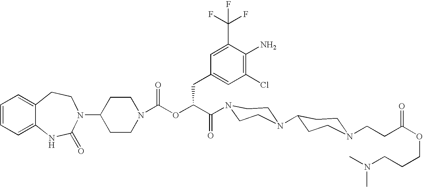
C12=CC=CC=C1NC(=O)N(C1CCN(C(OC(C(=O)N3CCN(C4CCN(CCC(OCCCN(C)C)=O)CC4)CC3)CC3=CC(Cl)=C(N)C(C(F)(F)F)=C3)=O)CC1)CC2
